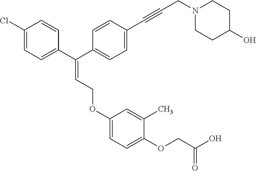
C(=C(C1=CC=C(Cl)C=C1)C1=CC=C(C#CCN2CCC(O)CC2)C=C1)COC1=CC=C(OCC(O)=O)C(C)=C1
